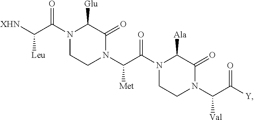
N1(C(C([XHN])[Leu])=O)CCN(C(C(N2C([Ala])C(=O)N(C(C([Y])=O)[Val])CC2)=O)[Met])C(=O)C1[Glu]
